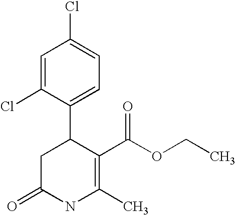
C1=C(Cl)C(C2CC(=O)NC(C)=C2C(OCC)=O)=CC=C1Cl
